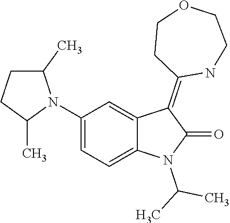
CC(N1C(=O)C(=C2CCOCCN2)C2=CC(N3C(C)CCC3C)=CC=C12)C
